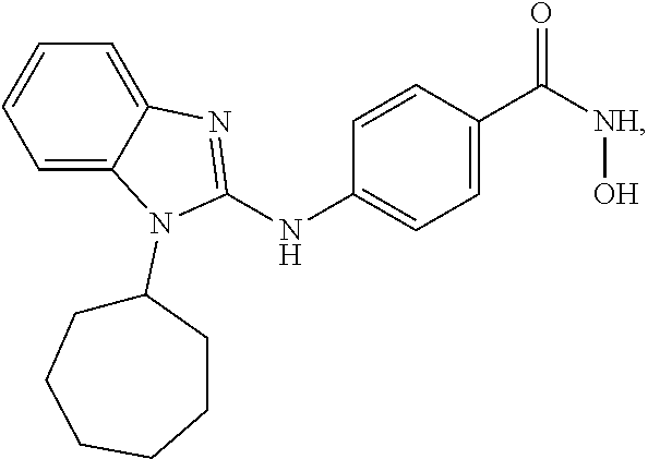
C1=C2C(=CC=C1)N=C(NC1=CC=C(C([NH]O)=O)C=C1)N2C1CCCCCC1
